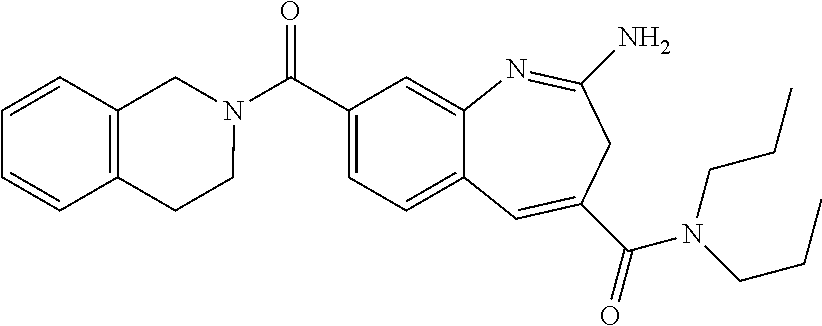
C1=CC=CC2=C1CN(C(C1=CC=C3C(=C1)N=C(N)CC(C(=O)N(CCC)CCC)=C3)=O)CC2
